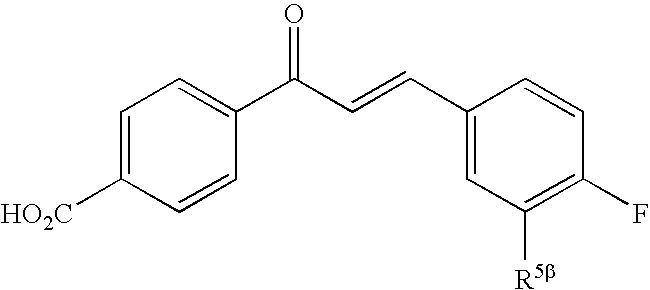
C1=C([HO2C])C=CC(C(C=CC2=CC([R5b])=C(F)C=C2)=O)=C1
